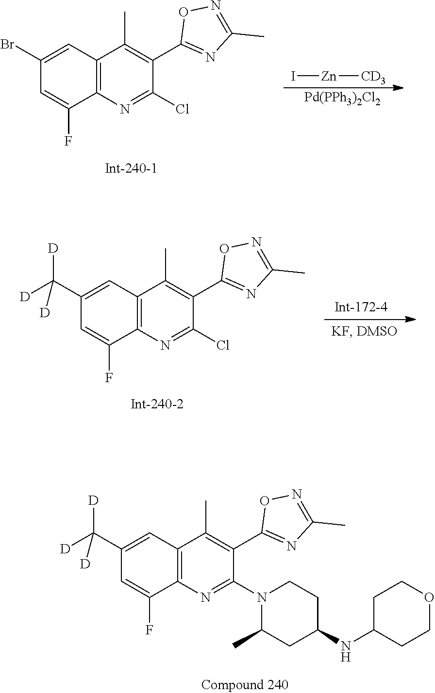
C12=C(N=C(N3C(C)CC(NC4CCOCC4)CC3)C(C3=NC(C)=NO3)=C1C)C(F)=CC(C([D])([D])[D])=C2.C12=C(N=C(Cl)C(C3=NC(C)=NO3)=C1C)C(F)=CC(Br)=C2.I[Zn][CD3].[Pd(PPh3)2Cl2].C12=C(N=C(Cl)C(C3=NC(C)=NO3)=C1C)C(F)=CC(C([D])([D])[D])=C2
